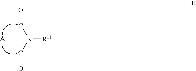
C(N(C=O)[R11])=O
